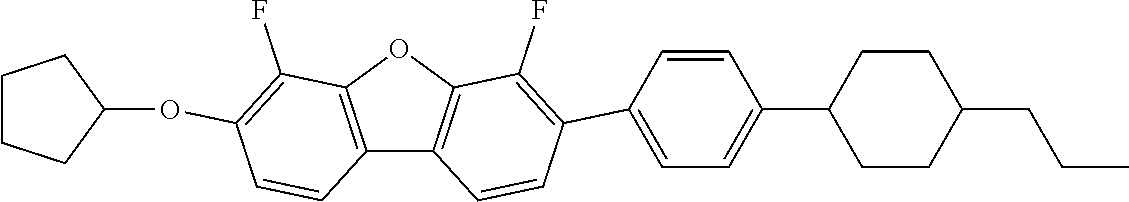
C12=C(OC3=C1C=CC(C1=CC=C(C4CCC(CCC)CC4)C=C1)=C3F)C(F)=C(OC1CCCC1)C=C2
